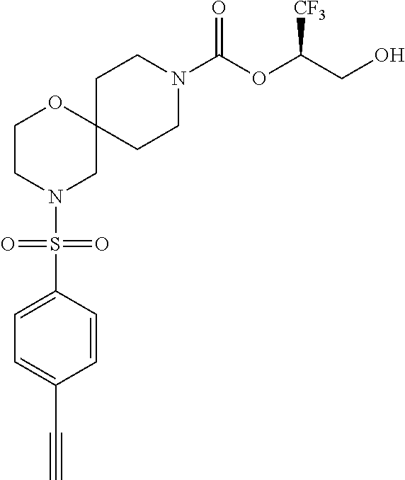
C12(CCN(C(OC(CO)[CF3])=O)CC1)OCCN(S(=O)(=O)C1=CC=C(C#C)C=C1)C2
